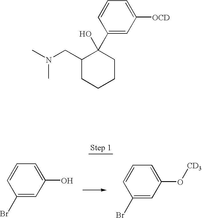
C1(CN(C)C)CCCCC1(O)C1=CC([OCD])=CC=C1.BrC1=CC(O)=CC=C1.BrC1=CC(O[CD3])=CC=C1
